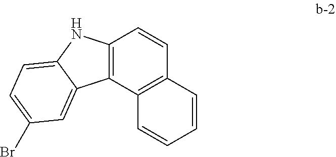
C12=C(C3=C(C=C1)C=CC=C3)C1=CC(Br)=CC=C1N2
